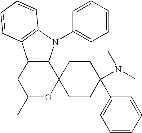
C12=C(N(C3=CC=CC=C3)C3=C1C=CC=C3)C1(OC(C)C2)CCC(C2=CC=CC=C2)(N(C)C)CC1
